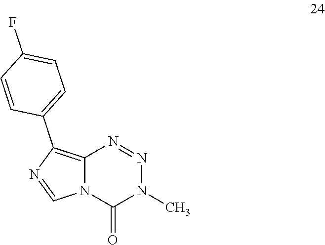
C12=C(C3=CC=C(F)C=C3)N=CN1C(=O)N(C)N=N2
